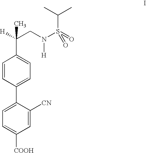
C1=CC(C2=CC=C([COOH])C=C2[CN])=CC=C1C(CN(S(=O)(=O)C(C)C)[H])([H])C
